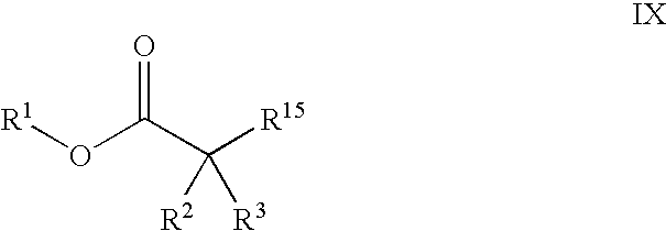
[R1]OC(C([R15])([R3])[R2])=O
